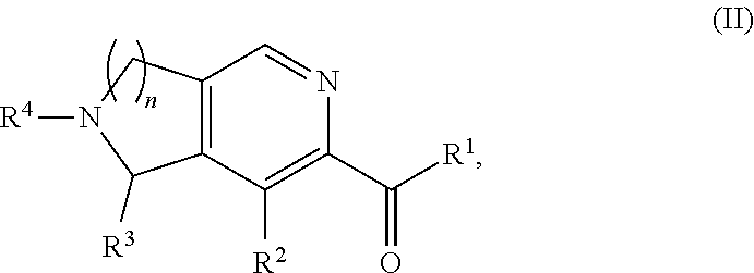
C12=C(C([R2])=C(C([R1])=O)N=C1)C([R3])N([R4])C2
